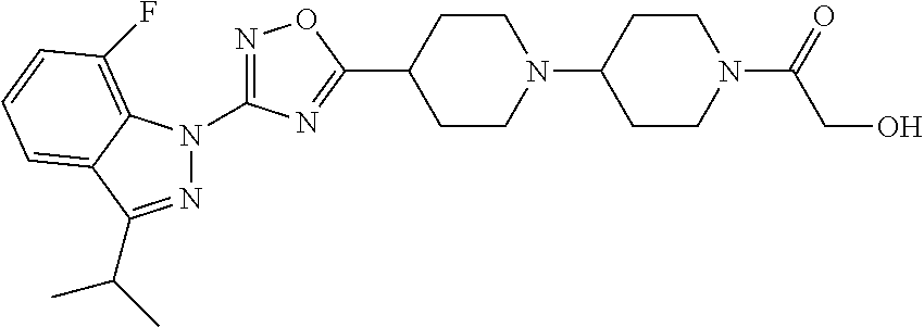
N1=C(N2N=C(C(C)C)C3=CC=CC(F)=C23)N=C(C2CCN(C3CCN(C(=O)CO)CC3)CC2)O1
